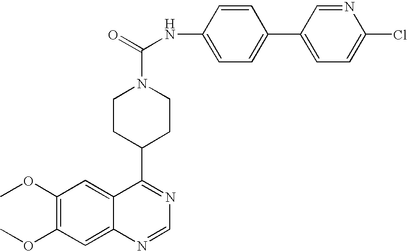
C1CC(C2=NC=NC3=CC(OC)=C(OC)C=C23)CCN1C(=O)NC1=CC=C(C2=CC=C(Cl)N=C2)C=C1
